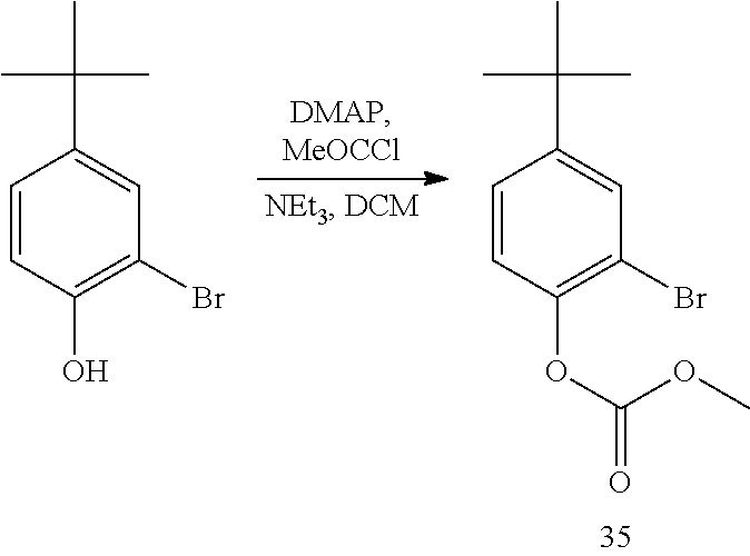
CC(C1=CC(Br)=C(O)C=C1)(C)C.CC(C1=CC(Br)=C(OC(=O)OC)C=C1)(C)C
